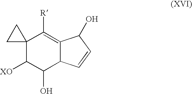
C12(C([XO])C(O)C3C(=C1[R])C(O)C=C3)CC2
